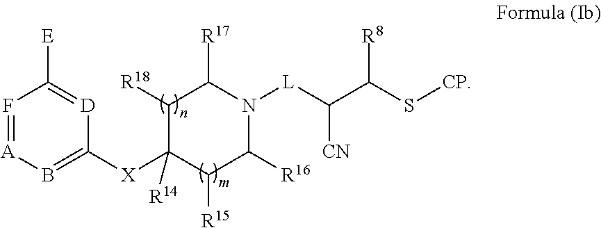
F1=[A]B=C([X]C2([R14])C([R15])C([R16])N([L]C(C(S[CP])[R8])[CN])C([R17])C2[R18])[D]=C1[E]
